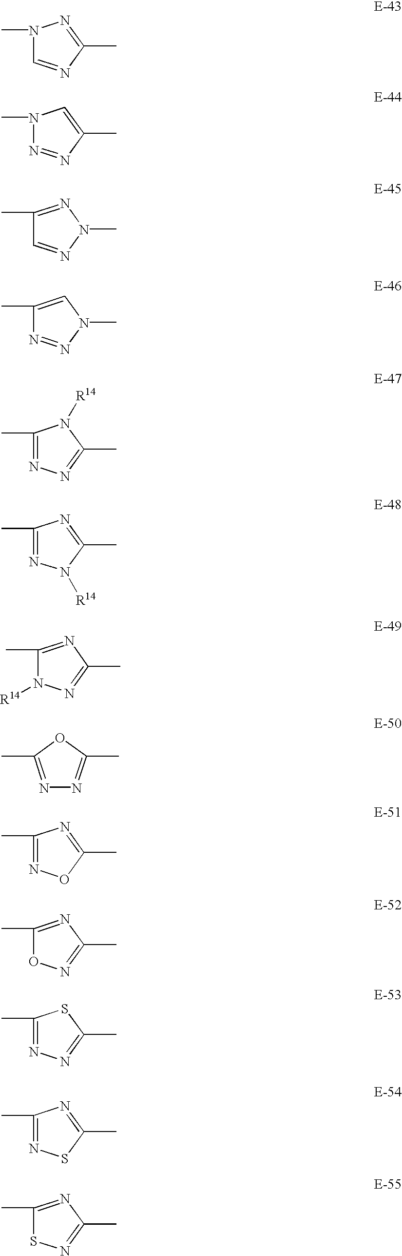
N1(C)C=NC(C)=N1.N1(C)N=NC(C)=C1.C1(C)=NN(C)N=C1.C1(C)=CN(C)N=N1.C1(C)=NN=C(C)N1[R14].C1(C)=NN([R14])C(C)=N1.C1(C)=NC(C)=NN1[R14].N1=C(C)OC(C)=N1.C1(C)=NOC(C)=N1.C1(C)=NC(C)=NO1.C1(C)=NN=C(C)S1.C1(C)=NSC(C)=N1.C1(C)=NC(C)=NS1
